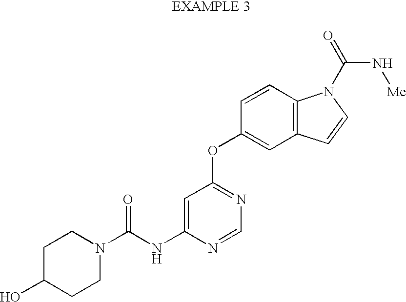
N1(C(NC2=CC(OC3=CC4=C(C=C3)N(C(=O)N[Me])C=C4)=NC=N2)=O)CCC(O)CC1
